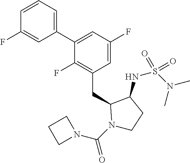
C1(C2=CC(F)=CC(CC3N(C(N4CCC4)=O)CCC3NS(N(C)C)(=O)=O)=C2F)=CC=CC(F)=C1
